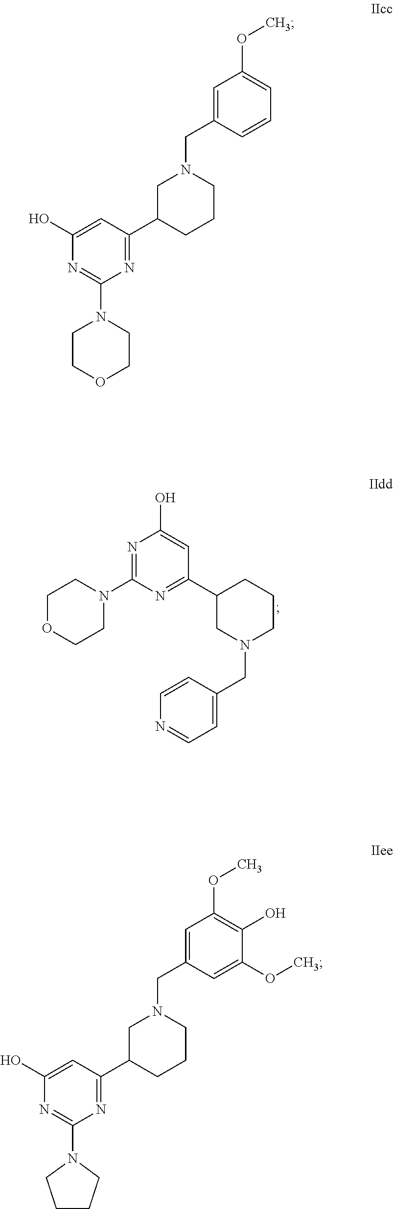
N1=C(N2CCOCC2)N=C(C2CN(CC3=CC=NC=C3)CCC2)C=C1O.C1=C(O)N=C(N2CCOCC2)N=C1C1CCCN(CC2=CC(OC)=CC=C2)C1.C1=C(O)N=C(N2CCCC2)N=C1C1CCCN(CC2=CC(OC)=C(O)C(OC)=C2)C1
